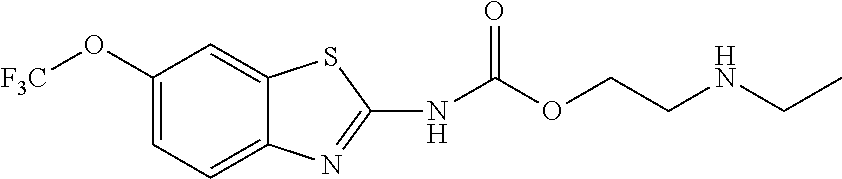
C1(O[F3C])=CC=C2C(=C1)SC(NC(OCCNCC)=O)=N2
